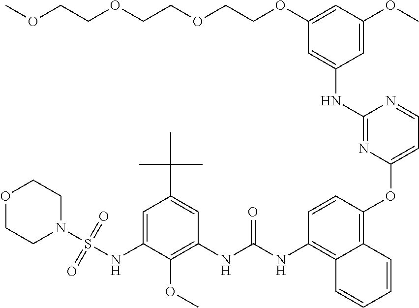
N1(S(=O)(=O)NC2=CC(C(C)(C)C)=CC(NC(=O)NC3=C4C(=C(OC5=CC=NC(NC6=CC(OCCOCCOCCOC)=CC(OC)=C6)=N5)C=C3)C=CC=C4)=C2OC)CCOCC1
